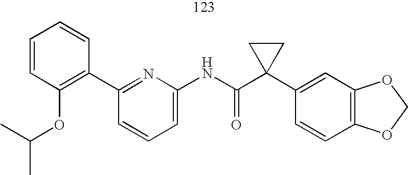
C1(C2=C(OC(C)C)C=CC=C2)=NC(NC(C2(C3=CC4=C(C=C3)OCO4)CC2)=O)=CC=C1
